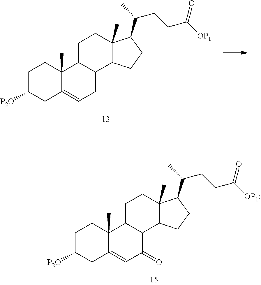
C1C([P2O])CC2=CCC3C(C2(C)C1)CCC1(C)C3CCC1C(CCC([OP1])=O)C.C1C([P2O])CC2=CC(=O)C3C(C2(C)C1)CCC1(C)C3CCC1C(CCC([OP1])=O)C
